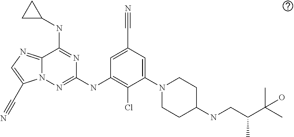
C1=C(C#N)C=C(N2CCC(NCC(C(C)(C)O)C)CC2)C(Cl)=C1NC1=NN2C(=NC=C2C#N)C(NC2CC2)=N1
